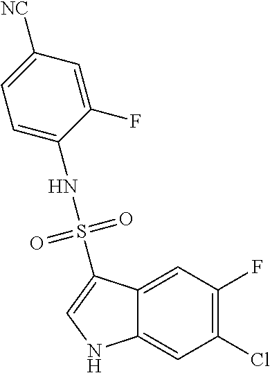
C12=CC(F)=C(Cl)C=C1NC=C2S(NC1=CC=C([NC])C=C1F)(=O)=O
